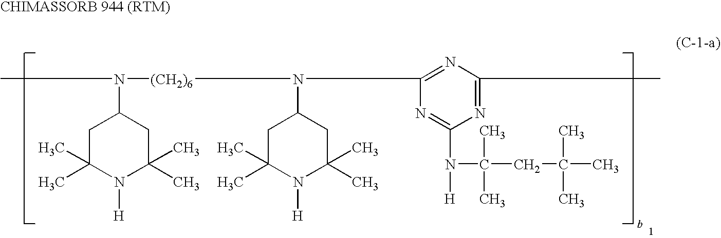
N(C1CC(C)(C)N([H])C(C)(C)C1)([(CH2)6]N(C1CC(C)(C)N([H])C(C)(C)C1)C1=NC(C)=NC(N([H])C(C)(C)CC(C)(C)C)=N1)C
